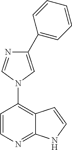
C1=CN=C2C(=C1N1C=C(C3=CC=CC=C3)N=C1)C=CN2
